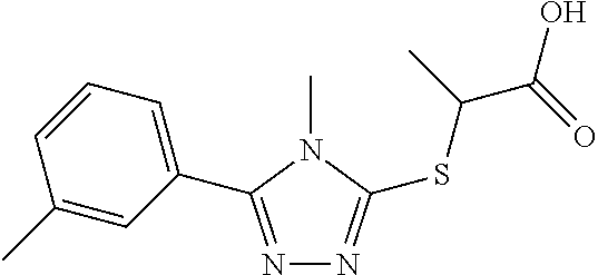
N1=C(C2=CC=CC(C)=C2)N(C)C(SC(C(=O)O)C)=N1
